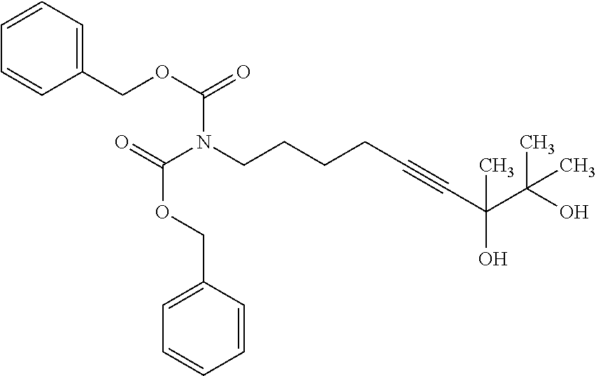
C1=CC=CC(COC(N(C(=O)OCC2=CC=CC=C2)CCCCC#CC(O)(C(O)(C)C)C)=O)=C1
